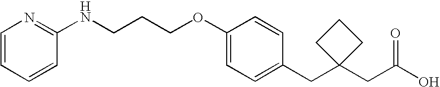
C1(OCCCNC2=NC=CC=C2)=CC=C(CC2(CC(O)=O)CCC2)C=C1
